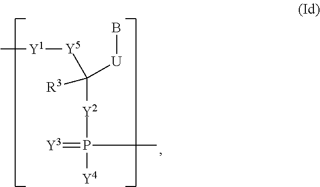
C([U]B)([Y5][Y1]C)([R3])[Y2]P(=[Y3])([Y4])C
